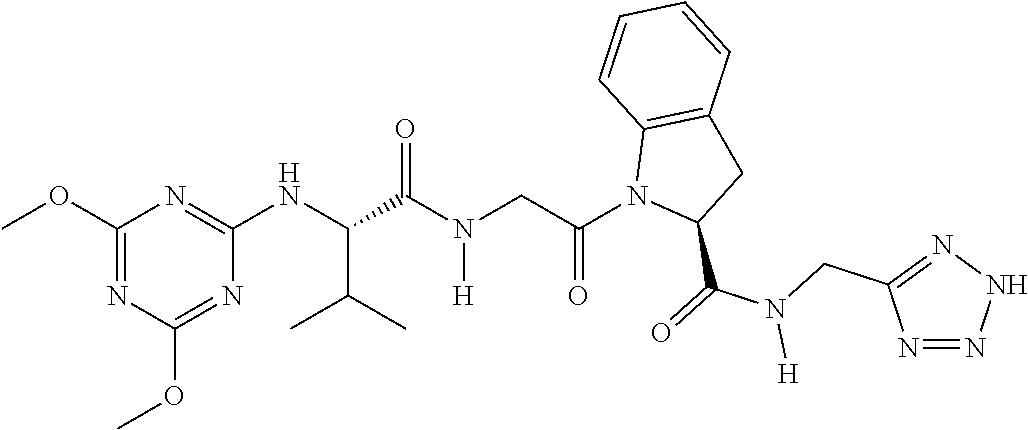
C1(NC(C(N(CC(N2C(C(=O)N(CC3=NNN=N3)[H])CC3=C2C=CC=C3)=O)[H])=O)C(C)C)=NC(OC)=NC(OC)=N1
